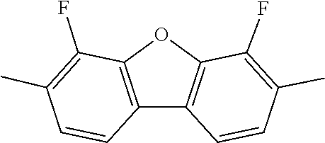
C12=C(C(F)=C(C)C=C1)OC1=C2C=CC(C)=C1F
